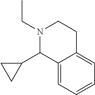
N1(CC)CCC2=CC=CC=C2C1C1CC1
